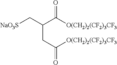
C(CC([O(CH2)2(CF2)3CF3])=O)(C([O(CH2)2(CF2)3CF3])=O)C[NaO3S]
